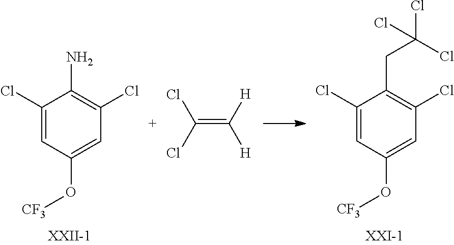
C1(Cl)=CC(O[CF3])=CC(Cl)=C1N.C(=C([H])[H])(Cl)Cl.C1(Cl)=CC(O[CF3])=CC(Cl)=C1CC(Cl)(Cl)Cl
